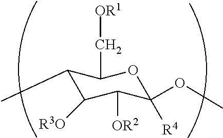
C1(C)C([R3O])C([OR2])C([R4])(OC)OC1C[OR1]
